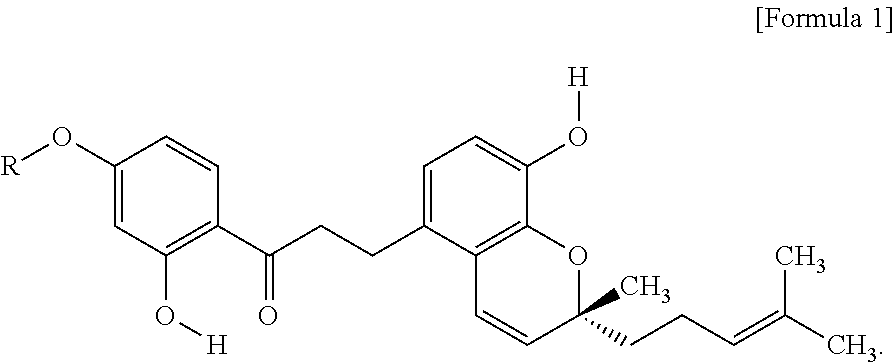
C1(O[R])=CC(O[H])=C(C(CCC2=CC=C(O[H])C3=C2C=CC(CCC=C(C)C)(C)O3)=O)C=C1
